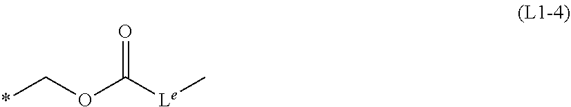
*COC([Le]C)=O
